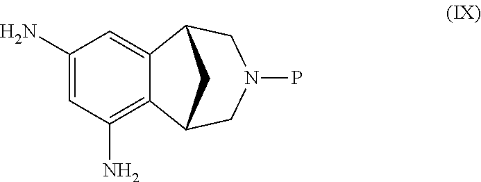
C1(N)=CC(N)=C2C(=C1)C1CN(P)CC2C1
